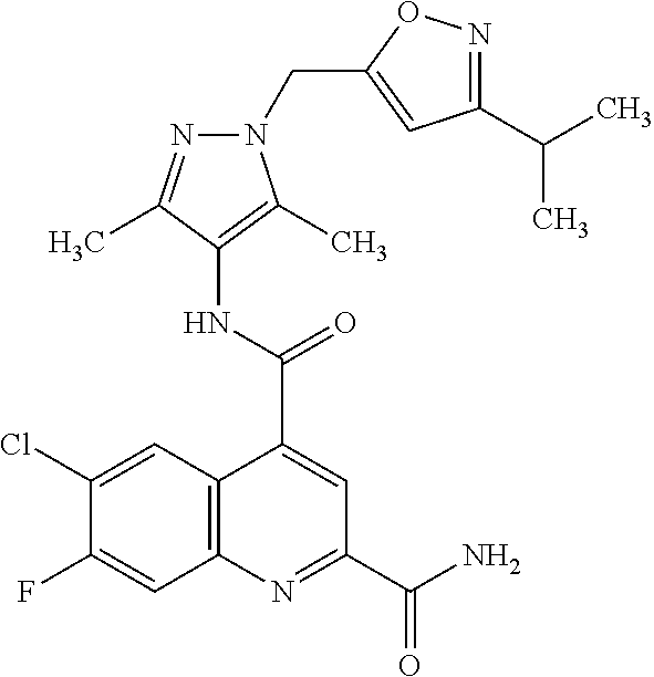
C12=C(N=C(C(N)=O)C=C1C(NC1=C(C)N(CC3=CC(C(C)C)=NO3)N=C1C)=O)C=C(F)C(Cl)=C2
